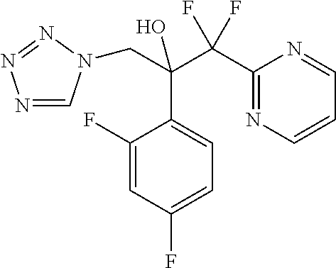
N1=CN(CC(C2=CC=C(F)C=C2F)(C(F)(F)C2=NC=CC=N2)O)N=N1
